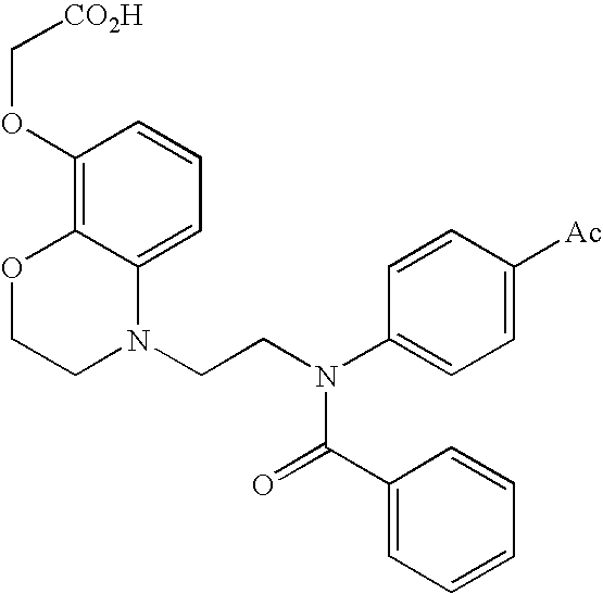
C1=C2C(=C(OC[CO2H])C=C1)OCCN2CCN(C1=CC=C([Ac])C=C1)C(=O)C1=CC=CC=C1
